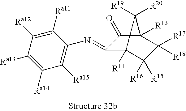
C1([Ra15])=C(N=C2C3([R11])C([R16])([R15])C([R18])([R17])C([R13])(C2=O)C3([R19])[R20])C([Ra11])=C([Ra12])C([Ra13])=C1[Ra14]
